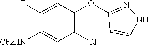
C1(OC2=C(Cl)C=C([CbzHN])C(F)=C2)=NNC=C1
